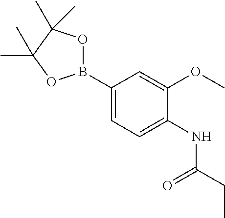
B1(C2=CC=C(NC(CC)=O)C(OC)=C2)OC(C)(C)C(C)(C)O1
